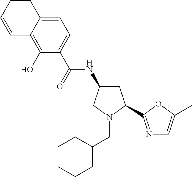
C1=C2C(=C(O)C(C(=O)NC3CC(C4=NC=C(C)O4)N(CC4CCCCC4)C3)=C1)C=CC=C2
